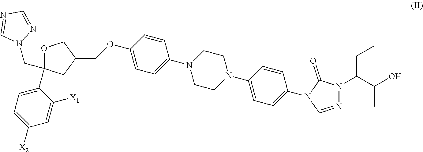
C1(OCC2COC(C3=CC=C([X2])C=C3[X1])(CN3N=CN=C3)C2)=CC=C(N2CCN(C3=CC=C(N4C(=O)N(C(C(O)C)CC)N=C4)C=C3)CC2)C=C1
